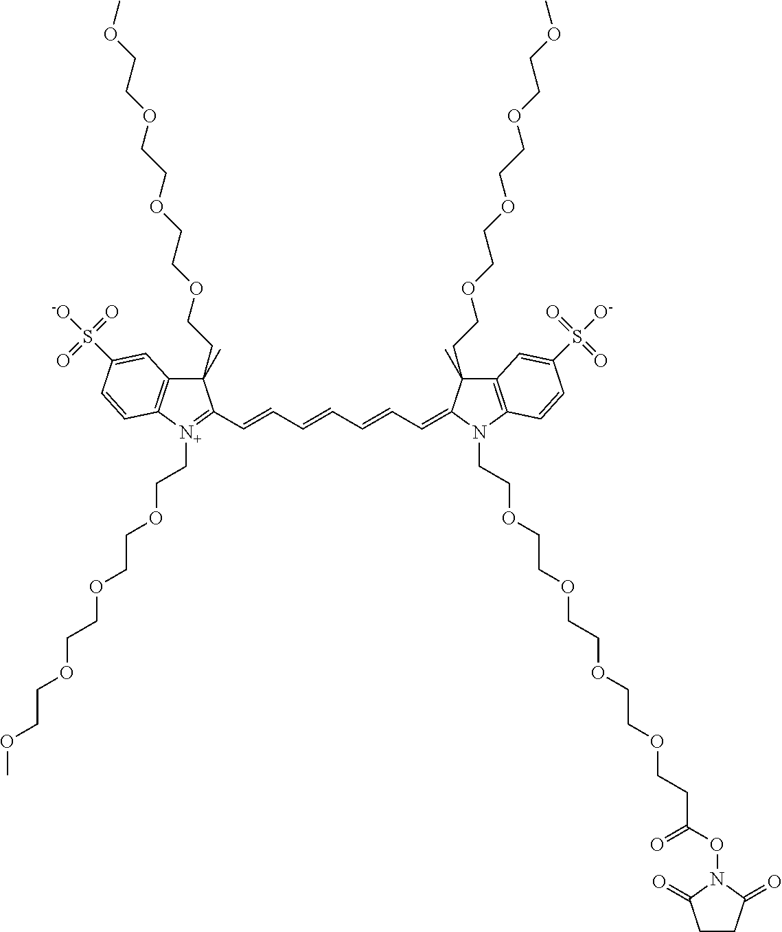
C1(C)(CCOCCOCCOCCOC)C2=C([N+](CCOCCOCCOCCOC)=C1C=CC=CC=CC=C1N(CCOCCOCCOCCOCCC(ON3C(=O)CCC3=O)=O)C3=C(C=C(S([O-])(=O)=O)C=C3)C1(C)CCOCCOCCOCCOC)C=CC(S([-O])(=O)=O)=C2
